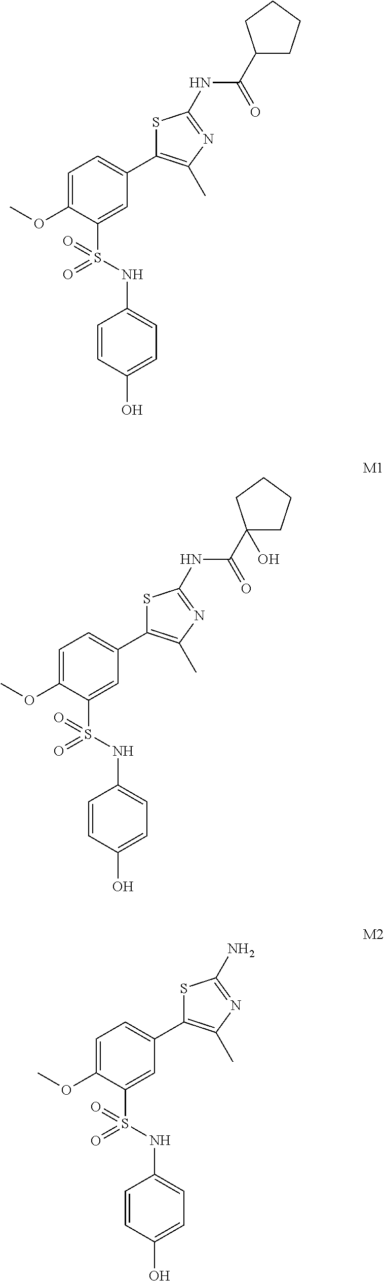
C1=C(OC)C(S(NC2=CC=C(O)C=C2)(=O)=O)=CC(C2=C(C)N=C(NC(C3CCCC3)=O)S2)=C1.C1=C(OC)C(S(NC2=CC=C(O)C=C2)(=O)=O)=CC(C2=C(C)N=C(NC(C3(O)CCCC3)=O)S2)=C1.C1=C(OC)C(S(NC2=CC=C(O)C=C2)(=O)=O)=CC(C2=C(C)N=C(N)S2)=C1
